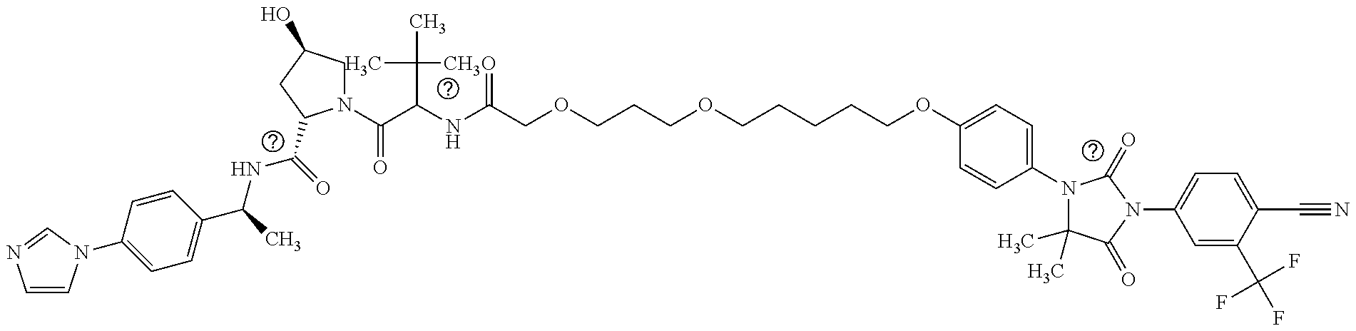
C1=CN(C2=CC=C(C(NC(=O)C3N(C(=O)C(C(C)(C)C)NC(=O)COCCCOCCCCCOC4=CC=C(N5C(C)(C)C(=O)N(C6=CC=C(C#N)C(C(F)(F)F)=C6)C5=O)C=C4)CC(O)C3)C)C=C2)C=N1
